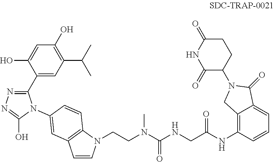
C1(C2=NN=C(O)N2C2=CC3=C(N(CCN(C)C(NCC(NC4=C5C(=CC=C4)C(=O)N(C4CCC(=O)NC4=O)C5)=O)=O)C=C3)C=C2)=CC(C(C)C)=C(O)C=C1O
